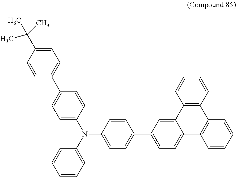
C1=C(C(C)(C)C)C=CC(C2=CC=C(N(C3=CC=CC=C3)C3=CC=C(C4=CC=C5C(=C4)C4=C(C6=C5C=CC=C6)C=CC=C4)C=C3)C=C2)=C1
